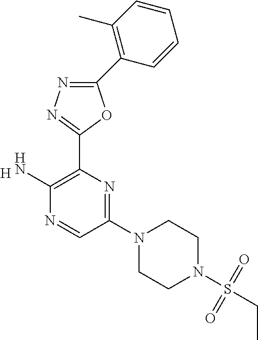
[H].C1(C2=C(C)C=CC=C2)=NN=C(C2=C(N)N=CC(N3CCN(S(CC)(=O)=O)CC3)=N2)O1
